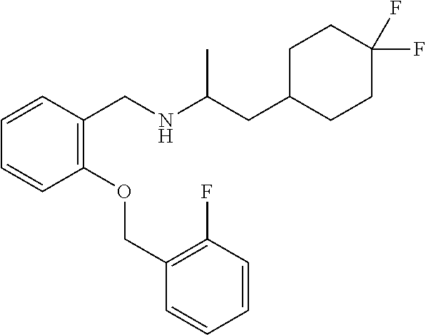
C1=CC(CNC(CC2CCC(F)(F)CC2)C)=C(OCC2=C(F)C=CC=C2)C=C1
